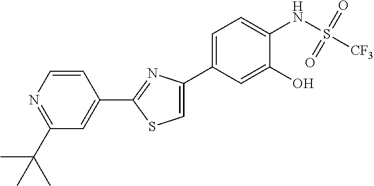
C1(C(C)(C)C)=NC=CC(C2=NC(C3=CC=C(NS([CF3])(=O)=O)C(O)=C3)=CS2)=C1
